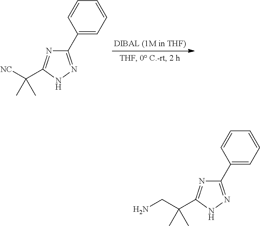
C1(C2=CC=CC=C2)=NNC(C([NC])(C)C)=N1.C1(C2=CC=CC=C2)=NNC(C(CN)(C)C)=N1
